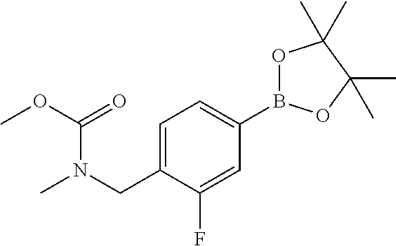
C1=C(CN(C)C(=O)OC)C(F)=CC(B2OC(C)(C)C(C)(C)O2)=C1
